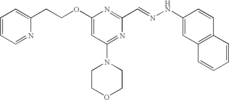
C(COC1=CC(N2CCOCC2)=NC(C=NNC2=CC3=C(C=C2)C=CC=C3)=N1)C1=CC=CC=N1
